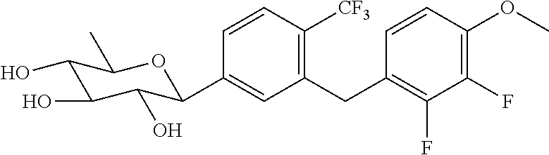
C1(CC2=C(F)C(F)=C(OC)C=C2)=C([CF3])C=CC(C2C(O)C(O)C(O)C(C)O2)=C1
